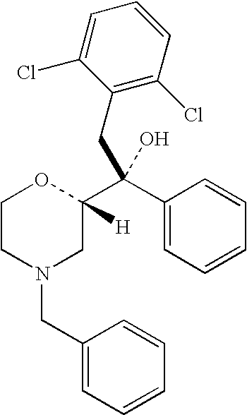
C1CN(CC2=CC=CC=C2)CC([H])(C(C2=CC=CC=C2)(CC2=C(Cl)C=CC=C2Cl)O)O1
